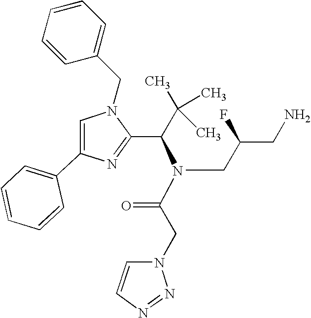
C1=C(C2=CC=CC=C2)N=C(C(C(C)(C)C)N(C(CN2C=CN=N2)=O)CC(CN)F)N1CC1=CC=CC=C1
